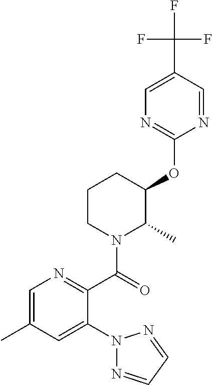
C1(OC2C(C)N(C(=O)C3=NC=C(C)C=C3N3N=CC=N3)CCC2)=NC=C(C(F)(F)F)C=N1
